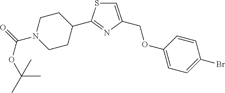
C1CN(C(=O)OC(C)(C)C)CCC1C1=NC(COC2=CC=C(Br)C=C2)=CS1
